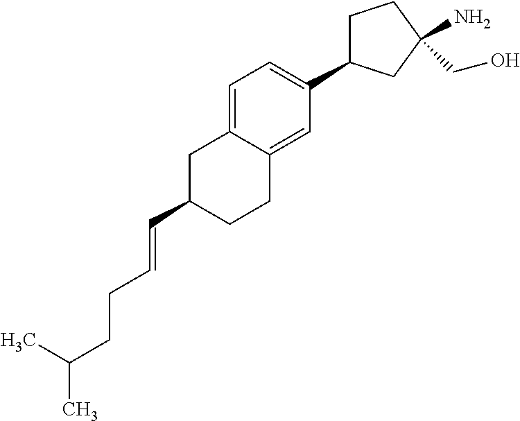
C1C(C=CCCC(C)C)CCC2=CC(C3CCC(CO)(N)C3)=CC=C12
